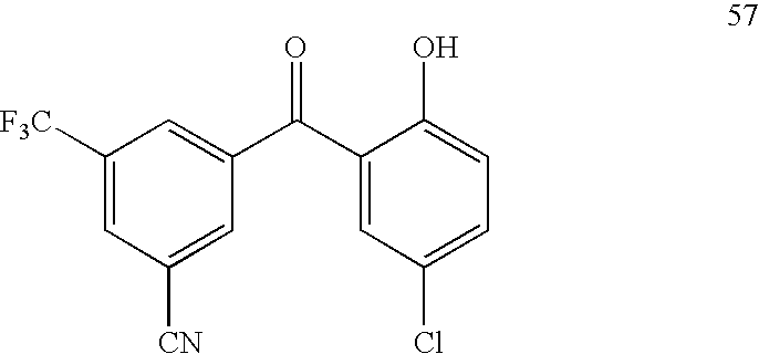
C1([F3C])=CC([CN])=CC(C(C2=CC(Cl)=CC=C2O)=O)=C1
